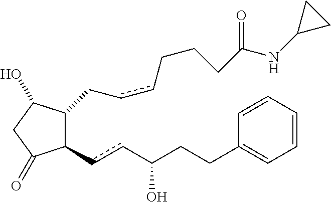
C1(ccC(CCC2=CC=CC=C2)O)C(CccCCCC(=O)NC2CC2)C(O)CC1=O
